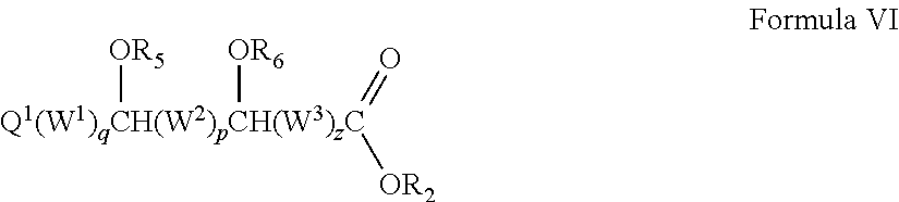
O=[Q1(W1)qCH(W2)pCH(W3)zC]([OR2])([OR5])[OR6]
